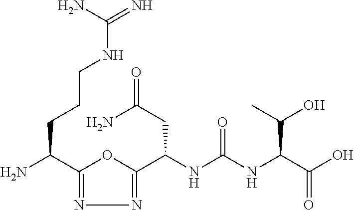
C1(C(N)CCCNC(=N)N)=NN=C(C(NC(NC(C(O)=O)C(O)C)=O)CC(=O)N)O1
